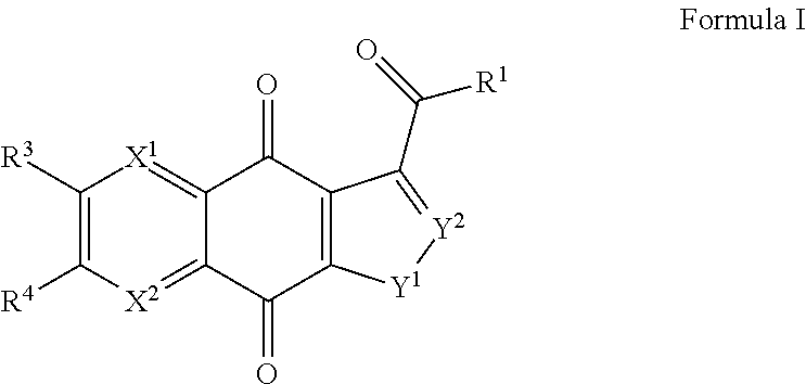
C1([R3])=C([R4])[X2]=C2C(=[X1]1)C(=O)C1=C(C2=O)[Y1][Y2]=C1C(=O)[R1]
